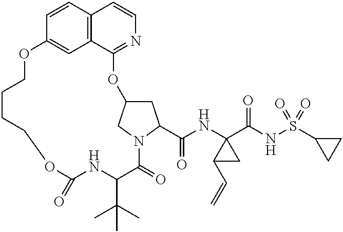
C1C2CN(C1C(NC1(C(NS(C3CC3)(=O)=O)=O)C(C=C)C1)=O)C(=O)C(C(C)(C)C)NC(=O)OCCCCOC1=CC3=C(C=CN=C3O2)C=C1
